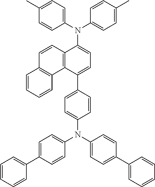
C1=CC=CC2=C1C1=C(C=C2)C(N(C2=CC=C(C)C=C2)C2=CC=C(C)C=C2)=CC=C1C1=CC=C(N(C2=CC=C(C3=CC=CC=C3)C=C2)C2=CC=C(C3=CC=CC=C3)C=C2)C=C1
